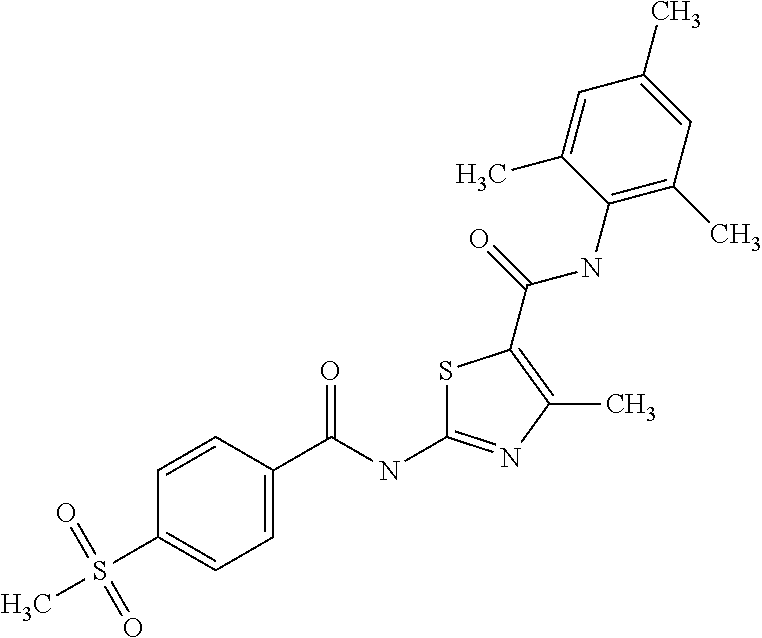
S1C(NC(=O)C2=CC=C(S(C)(=O)=O)C=C2)=NC(C)=C1C(=O)NC1=C(C)C=C(C)C=C1C
